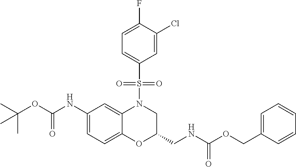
C1(NC(OC(C)(C)C)=O)=CC=C2C(=C1)N(S(C1=CC=C(F)C(Cl)=C1)(=O)=O)CC(CNC(OCC1=CC=CC=C1)=O)O2
